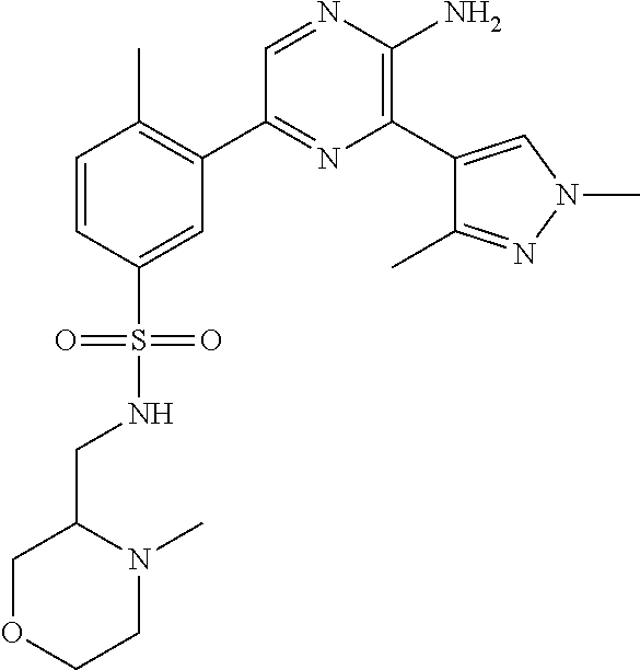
C1(C2=C(C)C=CC(S(=O)(=O)NCC3COCCN3C)=C2)=NC(C2=CN(C)N=C2C)=C(N)N=C1
